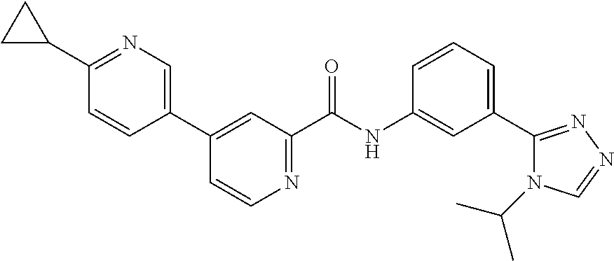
N1=C(C2CC2)C=CC(C2=CC(C(NC3=CC(C4=NN=CN4C(C)C)=CC=C3)=O)=NC=C2)=C1
